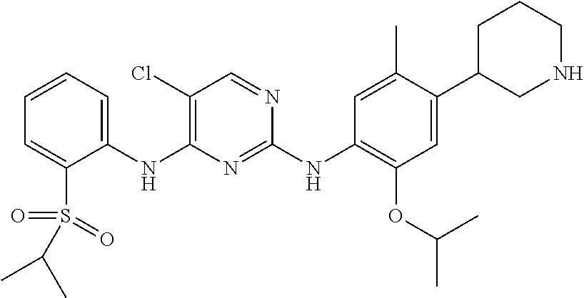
C1(NC2=C(Cl)C=NC(NC3=C(OC(C)C)C=C(C4CNCCC4)C(C)=C3)=N2)=CC=CC=C1S(=O)(=O)C(C)C
